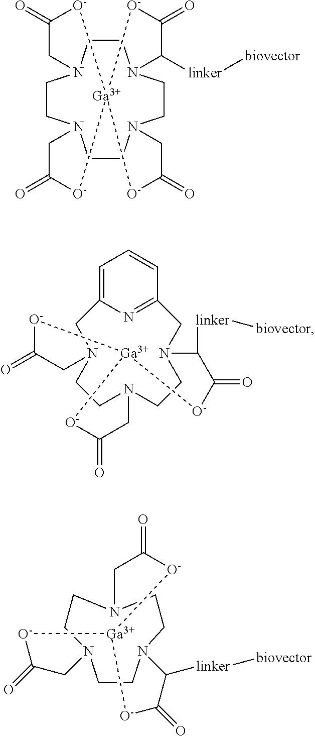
C1CN2CCN3CCN4CCN1C([linker][biovector])C(=O)[O-][Ga]([O-]C(=O)C3)([O-]C(=O)C2)[O-]C(=O)C4.C1=C2N=C(C=C1)CN1CCN3CCN(C2)CC(=O)[O-][Ga]([O-]C(=O)C1[linker][biovector])[O-]C(=O)C3.C1CN2CCN3CCN1CC(=O)[O-][Ga]([O-]C(=O)C3)[O-]C(=O)C2[linker][biovector]
